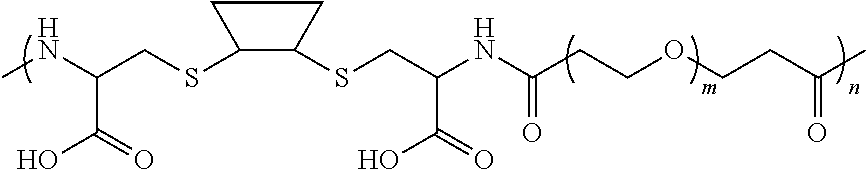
N(C(=O)CCOCCC(C)=O)C(CSC1CCC1SCC(NC)C(=O)O)C(=O)O
